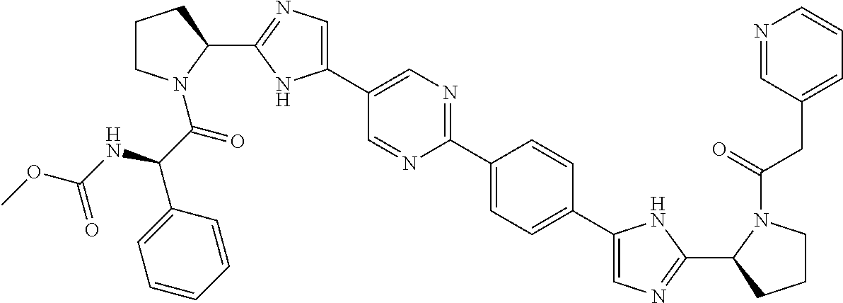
C1(C2=CN=C(C3=CC=C(C4=CN=C(C5CCCN5C(=O)CC5=CC=CN=C5)N4)C=C3)N=C2)=CN=C(C2CCCN2C(C(C2=CC=CC=C2)NC(OC)=O)=O)N1
